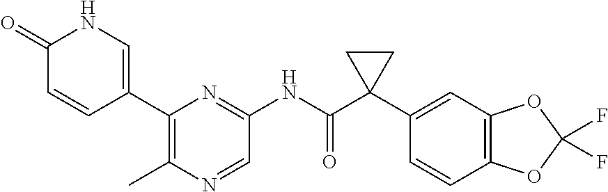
C1(=O)C=CC(C2=C(C)N=CC(NC(C3(C4=CC5=C(C=C4)OC(F)(F)O5)CC3)=O)=N2)=CN1
